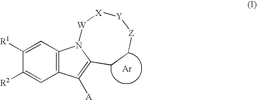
C12=C(C=C([R1])C([R2])=C1)N1C(=C2[A])CC[Z][Y][X][W]1.[Ar]
